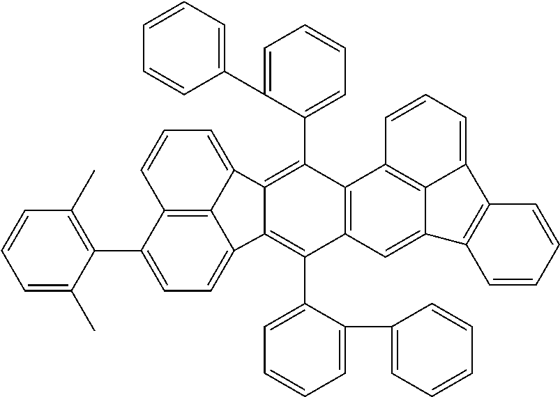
C1(C2=C(C)C=CC=C2C)=CC=C2C3=C1C=CC=C3C1=C(C3=CC=CC=C3C3=CC=CC=C3)C3=C(C(C4=CC=CC=C4C4=CC=CC=C4)=C21)C=C1C2=C3C=CC=C2C2=C1C=CC=C2
